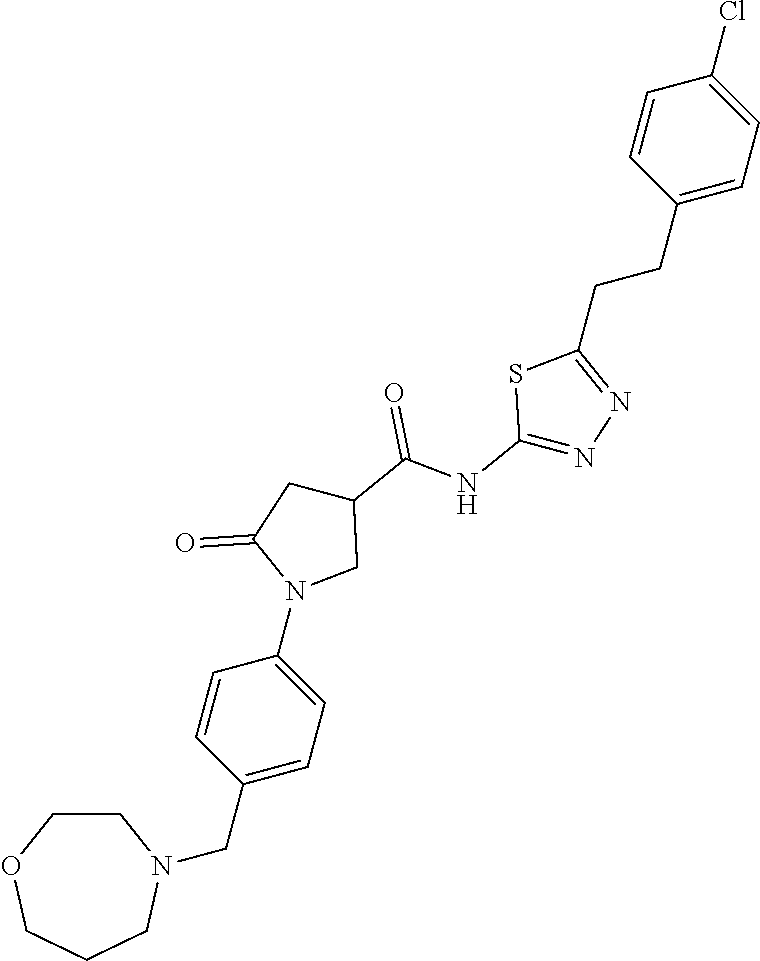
C1=CC(CCC2=NN=C(NC(=O)C3CC(=O)N(C4=CC=C(CN5CCOCCC5)C=C4)C3)S2)=CC=C1Cl
